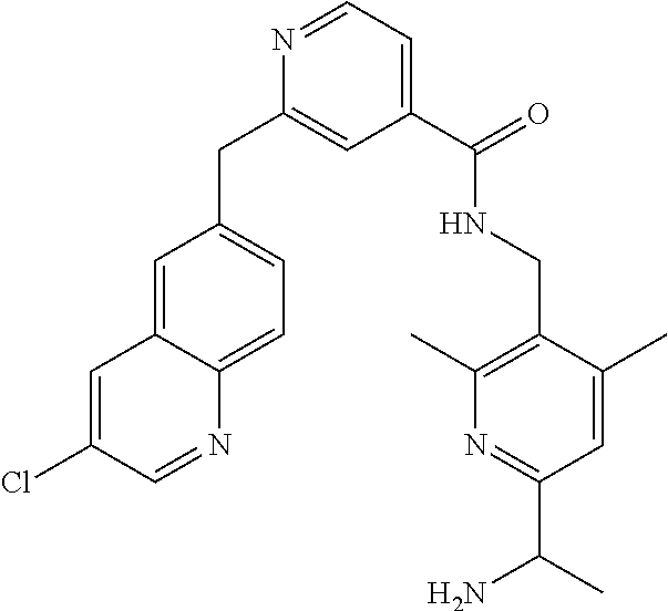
C1=C2C(=CC=C1CC1=CC(C(NCC3=C(C)N=C(C(N)C)C=C3C)=O)=CC=N1)N=CC(Cl)=C2
